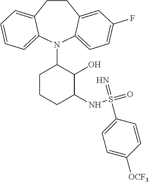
C1CC2=CC(F)=CC=C2N(C2CCCC(NS(=O)(=N)C3=CC=C([OCF3])C=C3)C2O)C2=CC=CC=C12
